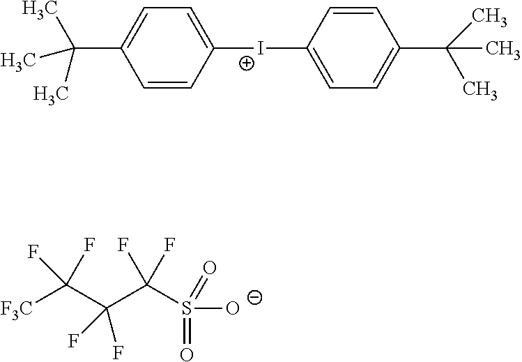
C1([I+]C2=CC=C(C(C)(C)C)C=C2)=CC=C(C(C)(C)C)C=C1.O=S(=O)([O-])C(C(C([F3C])(F)F)(F)F)(F)F
